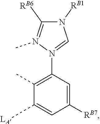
C1([RB7])=CC(N2=CN([RB1])C([RB6])=N2C)=C(C)C([LA])=C1
